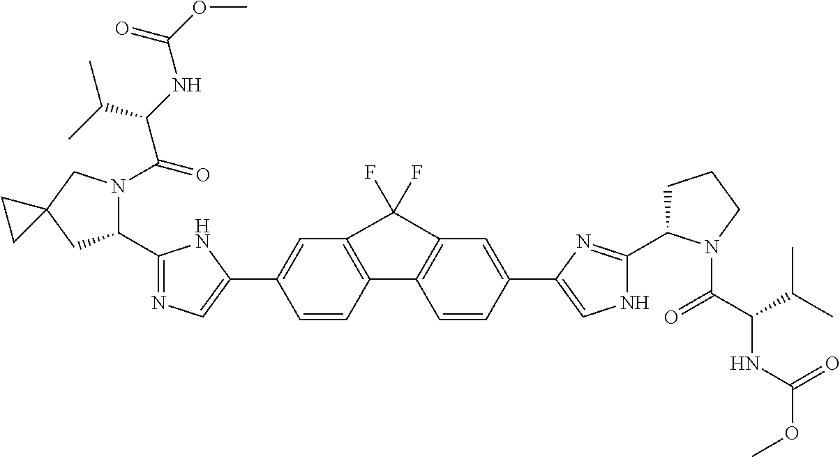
C1=CC2=C(C=C1C1=CN=C(C3N(C(C(NC(OC)=O)C(C)C)=O)CC4(C3)CC4)N1)C(F)(F)C1=C2C=CC(C2=CNC(C3CCCN3C(C(C(C)C)NC(OC)=O)=O)=N2)=C1
